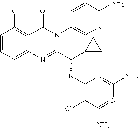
C1=CC=C2C(=C1Cl)C(=O)N(C1=CN=C(N)C=C1)C(C(C1CC1)NC1=C(Cl)C(N)=NC(N)=N1)=N2
